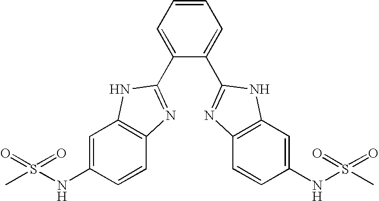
C1(C2=NC3=C(C=C(NS(C)(=O)=O)C=C3)N2)=CC=CC=C1C1=NC2=C(C=C(NS(C)(=O)=O)C=C2)N1
